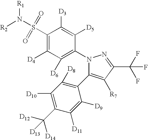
C1(S(N([R2])[R1])(=O)=O)=C([D4])C([D6])=C(N2C(C3=C([D8])C([D10])=C(C([D12])([D14])[D13])C([D11])=C3[D9])=C([R7])C(C(F)(F)F)=N2)C([D5])=C1[D3]
